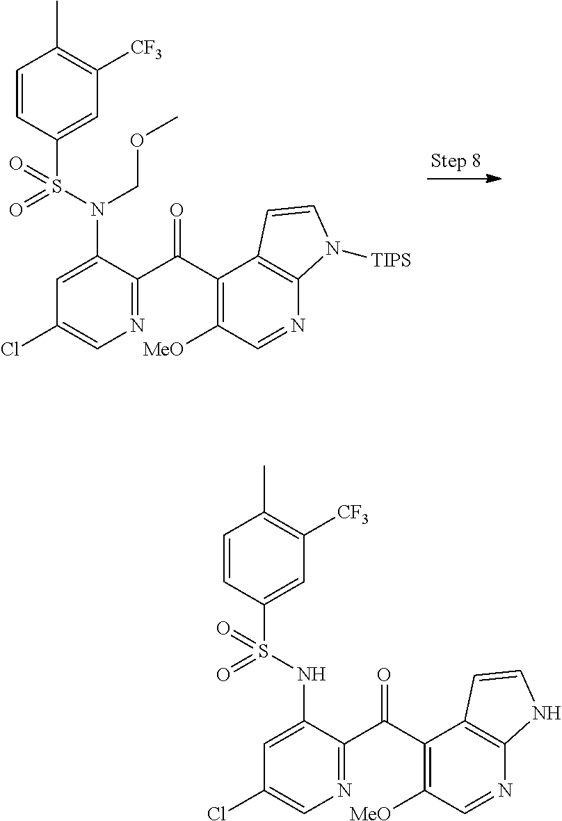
C1=CC(S(N(C2=CC(Cl)=CN=C2C(C2=C([MeO])C=NC3=C2C=CN3[TIPS])=O)COC)(=O)=O)=CC([CF3])=C1C.C1=CC(S(NC2=CC(Cl)=CN=C2C(C2=C([MeO])C=NC3=C2C=CN3)=O)(=O)=O)=CC([CF3])=C1C
